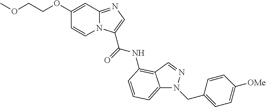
C1(OCCOC)=CC2=NC=C(C(=O)NC3=C4C(=CC=C3)N(CC3=CC=C([OMe])C=C3)N=C4)N2C=C1
